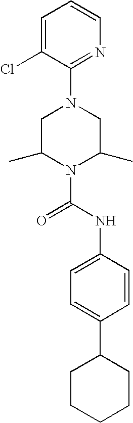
N1(C(NC2=CC=C(C3CCCCC3)C=C2)=O)C(C)CN(C2=NC=CC=C2Cl)CC1C
